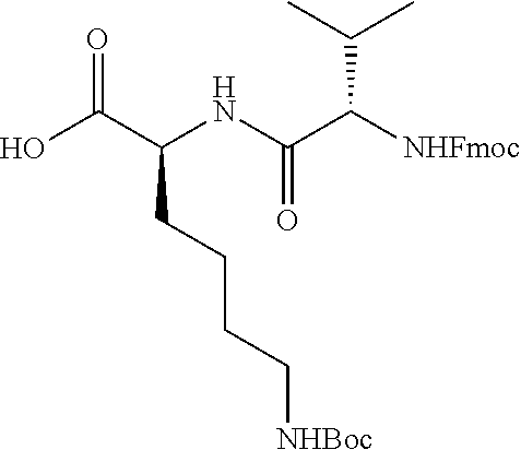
OC(C(NC(C([NHFmoc])C(C)C)=O)CCCC[NHBoc])=O
